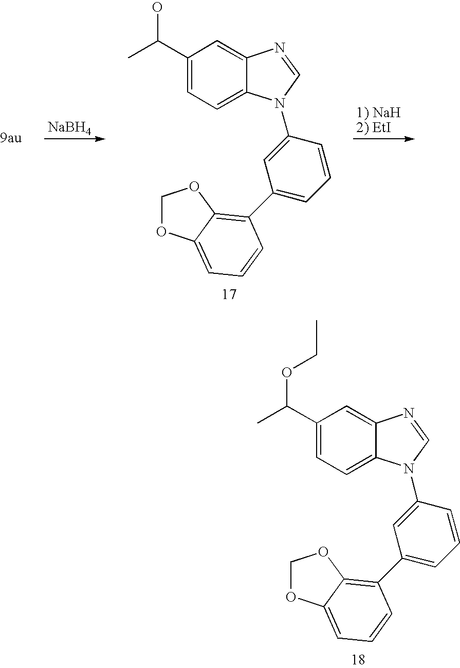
C1(C(C)O)=CC=C2C(=C1)N=CN2C1=CC(C2=C3C(=CC=C2)OCO3)=CC=C1.[NaBH4].C1(C(C)OCC)=CC=C2C(=C1)N=CN2C1=CC(C2=C3C(=CC=C2)OCO3)=CC=C1
